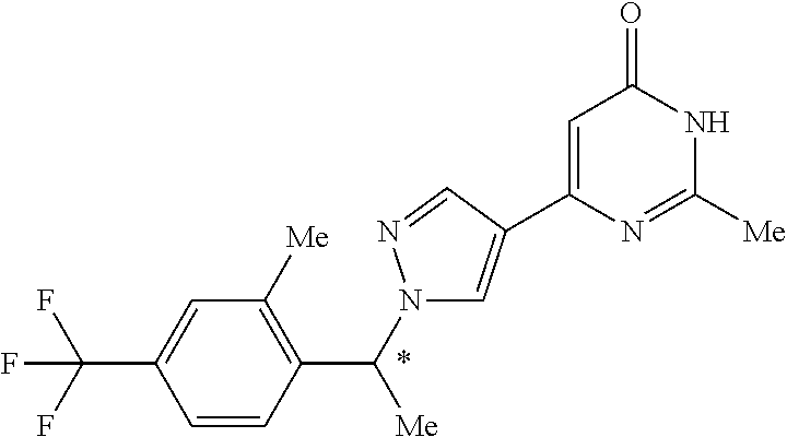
C1([Me])=C(C(N2C=C(C3=CC(=O)NC([Me])=N3)C=N2)[Me])C=CC(C(F)(F)F)=C1
